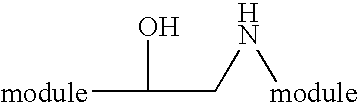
[module]C(O)CN[module]
